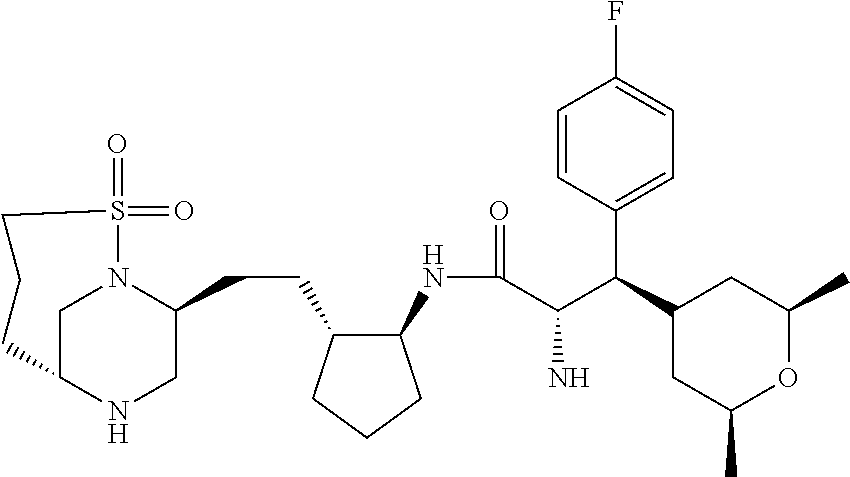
C1C2NCC(CCC3C(NC(=O)C(C(C4CC(C)OC(C)C4)C4=CC=C(F)C=C4)N)CCC3)N1S(=O)(=O)CCC2
